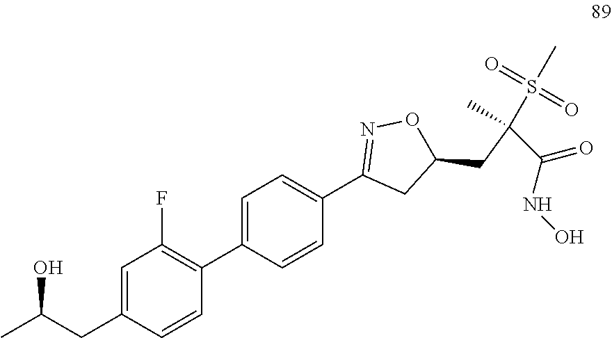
C1=C(CC(C)O)C=CC(C2=CC=C(C3=NOC(CC(S(C)(=O)=O)(C(=O)NO)C)C3)C=C2)=C1F
